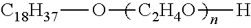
O([C2H4O][H])[C18H37]
